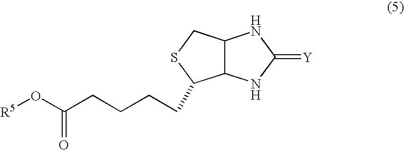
[R5]OC(CCCCC1C2C(CS1)NC(=[Y])N2)=O
